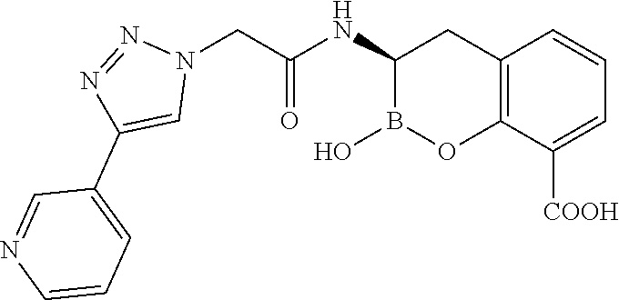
C1(NC(=O)CN2N=NC(C3=CC=CN=C3)=C2)B(O)OC2=C(C1)C=CC=C2[COOH]
